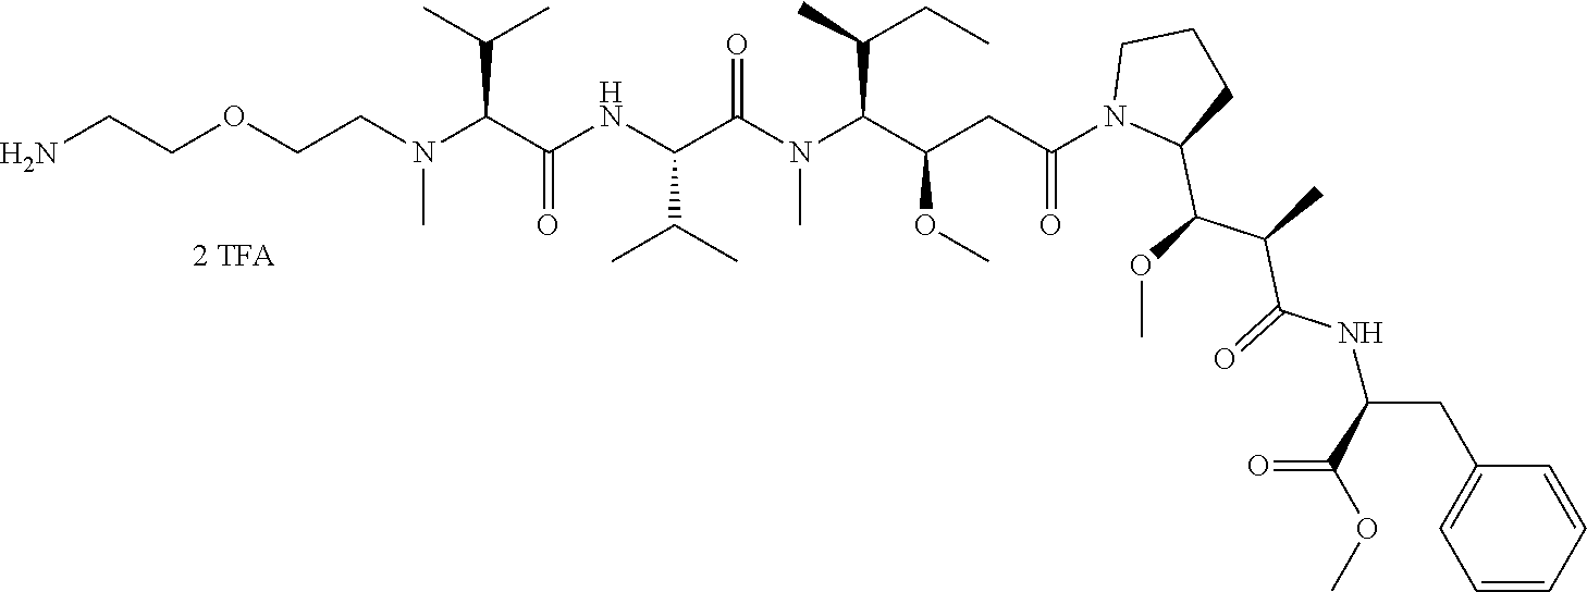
C(CN(C(C(NC(C(N(C(C(CC(N1C(C(OC)C(C)C(=O)NC(CC2=CC=CC=C2)C(=O)OC)CCC1)=O)OC)C(CC)C)C)=O)C(C)C)=O)C(C)C)C)OCCN
